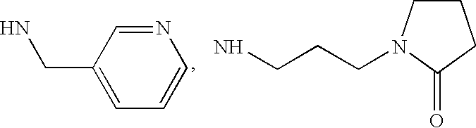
N1=CC(CN)=CC=C1.C1CN(CCCN)C(=O)C1
